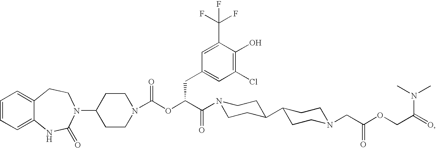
C1=CC=C2C(=C1)CCN(C1CCN(C(OC(C(=O)N3CCC(C4CCN(CC(OCC(=O)N(C)C)=O)CC4)CC3)CC3=CC(Cl)=C(O)C(C(F)(F)F)=C3)=O)CC1)C(=O)N2
